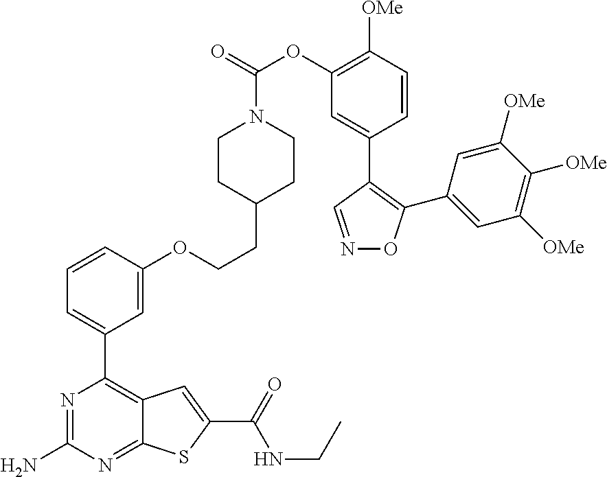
N1=C(N)N=C2C(=C1C1=CC=CC(OCCC3CCN(C(=O)OC4=C([OMe])C=CC(C5=C(C6=CC([OMe])=C([OMe])C([OMe])=C6)ON=C5)=C4)CC3)=C1)C=C(C(=O)NCC)S2
